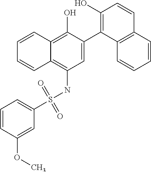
C1=C(C2=C(O)C=CC3=C2C=CC=C3)C(O)=C2C(=C1NS(C1=CC=CC(OC)=C1)(=O)=O)C=CC=C2
